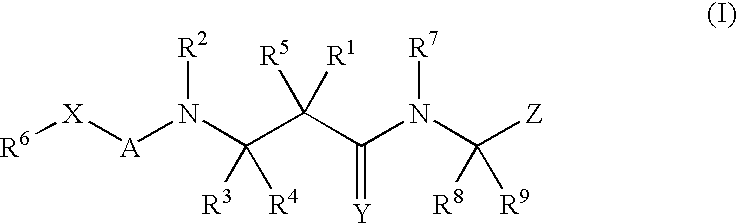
[R6][X][A]N(C(C(C(N(C([Z])([R8])[R9])[R7])=[Y])([R5])[R1])([R3])[R4])[R2]
